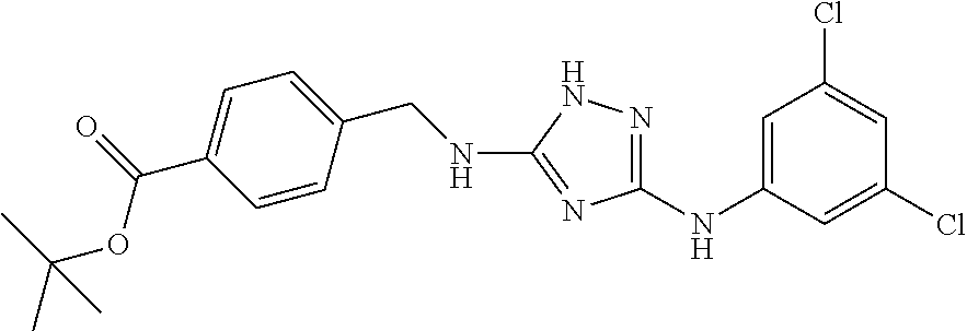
C(NC1=NC(NC2=CC(Cl)=CC(Cl)=C2)=NN1)C1=CC=C(C(=O)OC(C)(C)C)C=C1
